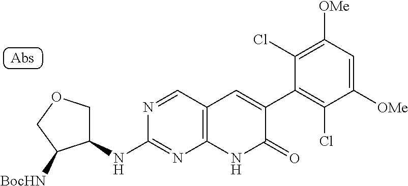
N1=CC2=C(N=C1NC1COCC1[BocHN])NC(=O)C(C1=C(Cl)C([OMe])=CC([OMe])=C1Cl)=C2
